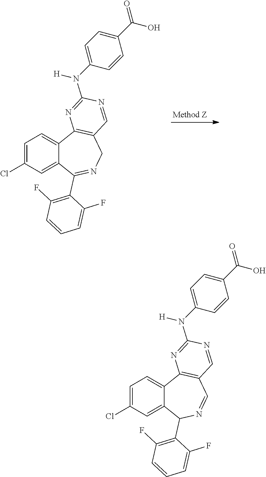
C1=C(Cl)C=C2C(=C1)C1=C(C=NC2C2=C(F)C=CC=C2F)C=NC(N(C2=CC=C(C(O)=O)C=C2)[H])=N1.C1=C(Cl)C=C2C(=C1)C1=C(CN=C2C2=C(F)C=CC=C2F)C=NC(N(C2=CC=C(C(O)=O)C=C2)[H])=N1
